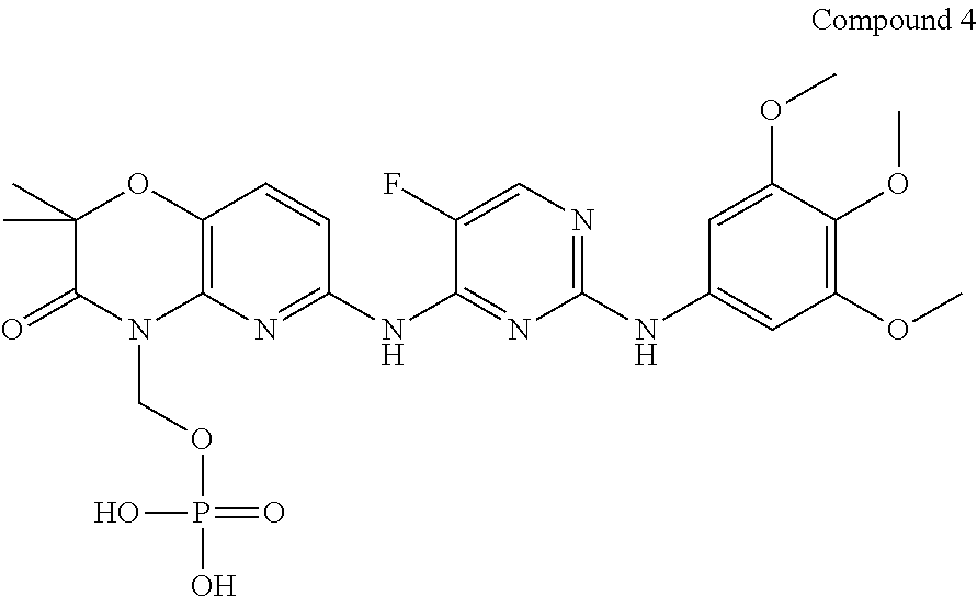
C12=C(N=C(NC3=NC(NC4=CC(OC)=C(OC)C(OC)=C4)=NC=C3F)C=C1)N(COP(O)(=O)O)C(=O)C(C)(C)O2
